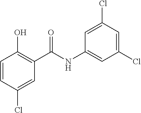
C1=CC(Cl)=CC(C(NC2=CC(Cl)=CC(Cl)=C2)=O)=C1O
